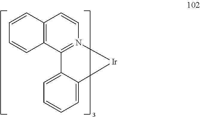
C1=CC2=C(C=C1)C=CN1=C2C2=CC=CC=C2[Ir]1
